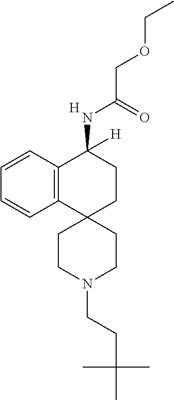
C12=C(C=CC=C1)C(NC(COCC)=O)([H])CCC21CCN(CCC(C)(C)C)CC1.[H]
